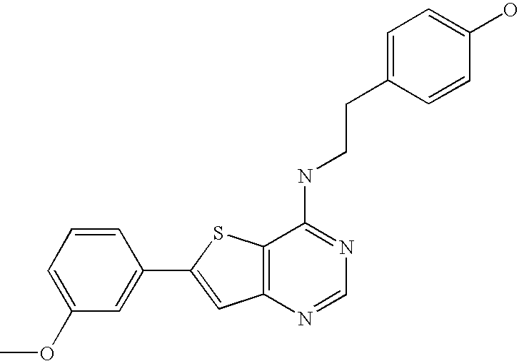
C12=C(N=CN=C1NCCC1=CC=C(O)C=C1)C=C(C1=CC(OC)=CC=C1)S2
